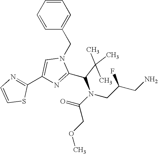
C1=CC=CC(CN2C=C(C3=NC=CS3)N=C2C(N(C(=O)COC)CC(CN)F)C(C)(C)C)=C1
